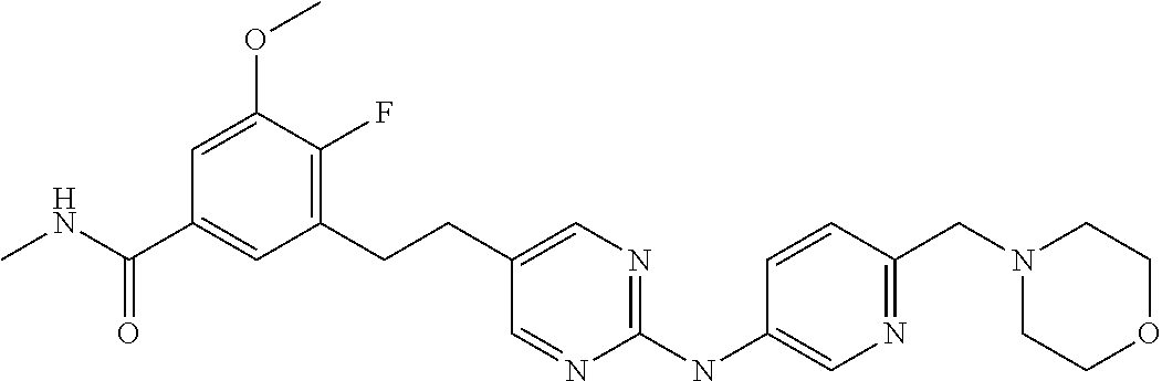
C1=C(OC)C(F)=C(CCC2=CN=C(NC3=CN=C(CN4CCOCC4)C=C3)N=C2)C=C1C(NC)=O
